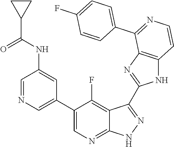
C1=NC=C(C2=CN=C3C(=C2F)C(C2=NC4=C(N2)C=CN=C4C2=CC=C(F)C=C2)=NN3)C=C1NC(C1CC1)=O
